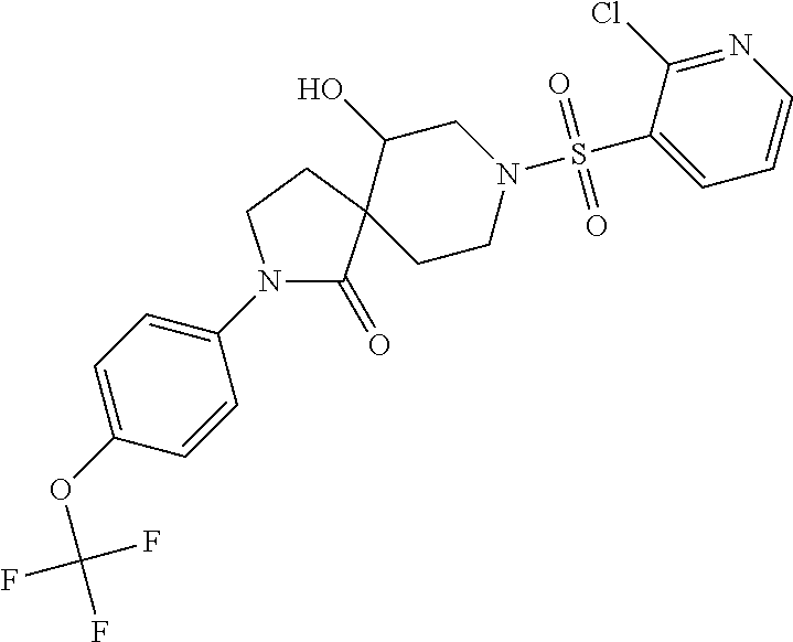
N1(C2=CC=C(OC(F)(F)F)C=C2)C(=O)C2(CC1)CCN(S(C1=CC=CN=C1Cl)(=O)=O)CC2O
